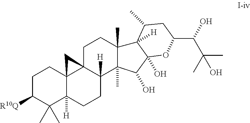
C1C([R10Q])C(C)(C)C2([H])C3(C1)C1(CCC4(C)C(C)(C1([H])CC2)C(O)C1(O)C4([H])C(C)CC(C(O)C(C)(C)O)O1)C3
